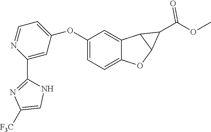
N1=CC=C(OC2=CC=C3C(=C2)C2C(O3)C2C(OC)=O)C=C1C1=NC([F3C])=CN1
